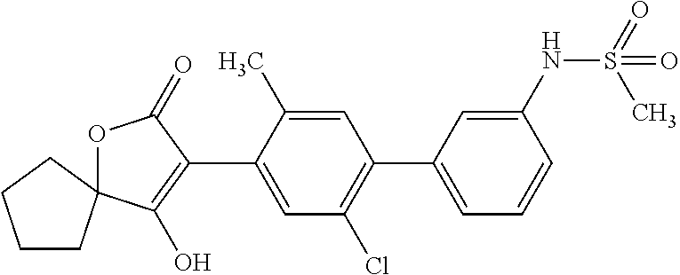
O1C(=O)C(C2=CC(Cl)=C(C3=CC=CC(NS(=O)(C)=O)=C3)C=C2C)=C(O)C12CCCC2
